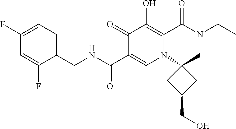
C1(F)=CC=C(CNC(C2=CN3C4(CN(C(C)C)C(=O)C3=C(O)C2=O)CC(CO)C4)=O)C(F)=C1
